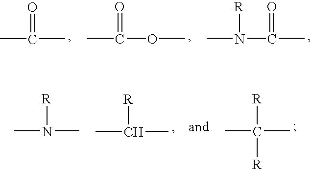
CC(C)=O.CC(OC)=O.CN(C(C)=O)[R].CN(C)[R].CC(C)[R].CC(C)([R])[R]
